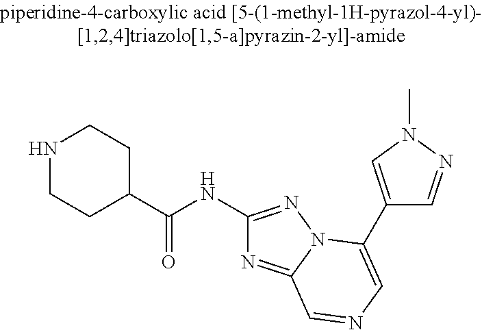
C(NC1=NN2C(=N1)C=NC=C2C1=CN(C)N=C1)(=O)C1CCNCC1
